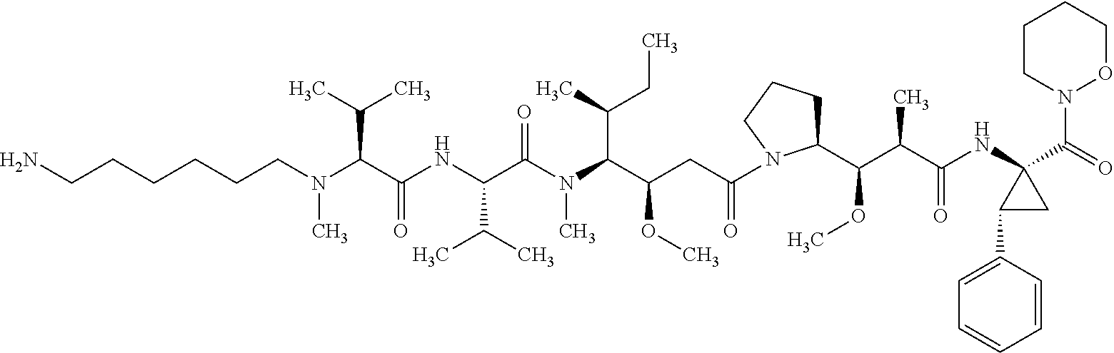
N(C(C(NC(C(C)C)C(N(C)C(C(C)CC)C(CC(=O)N1C(C(C(C(=O)NC2(C(N3CCCCO3)=O)C(C3=CC=CC=C3)C2)C)OC)CCC1)OC)=O)=O)C(C)C)(C)CCCCCCN
